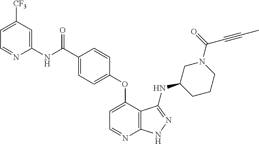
C1(NC(=O)C2=CC=C(OC3=CC=NC4=C3C(NC3CCCN(C(C#CC)=O)C3)=NN4)C=C2)=CC([CF3])=CC=N1
